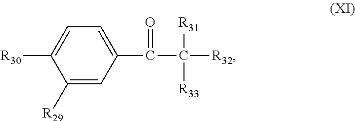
C1([R29])=CC(C(C([R31])([R33])[R32])=O)=CC=C1[R30]
